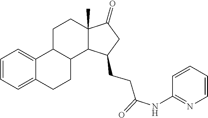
C1=C2C3CCC4(C)C(=O)CC(CCC(=O)NC5=NC=CC=C5)C4C3CCC2=CC=C1
